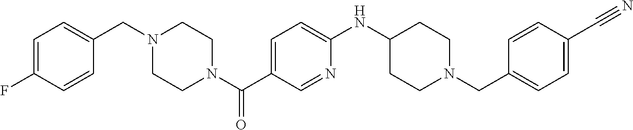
C1=C(F)C=CC(CN2CCN(C(C3=CC=C(NC4CCN(CC5=CC=C(C#N)C=C5)CC4)N=C3)=O)CC2)=C1
